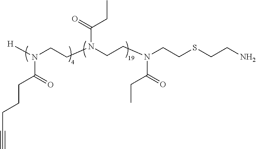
[H]N(CCN(CCN(CCSCCN)C(CC)=O)C(=O)CC)C(=O)CCCC#C
